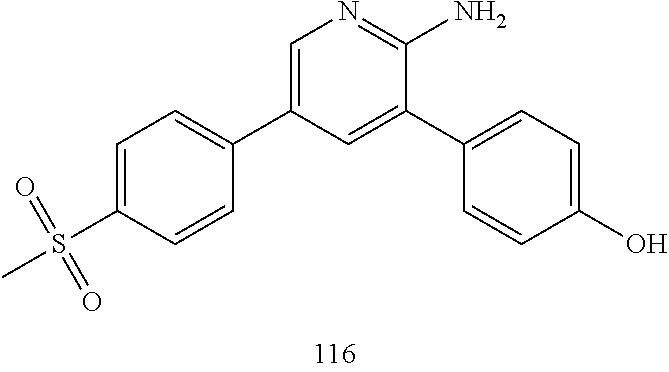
O=S(=O)(C1=CC=C(C2=CN=C(N)C(C3=CC=C(O)C=C3)=C2)C=C1)C
